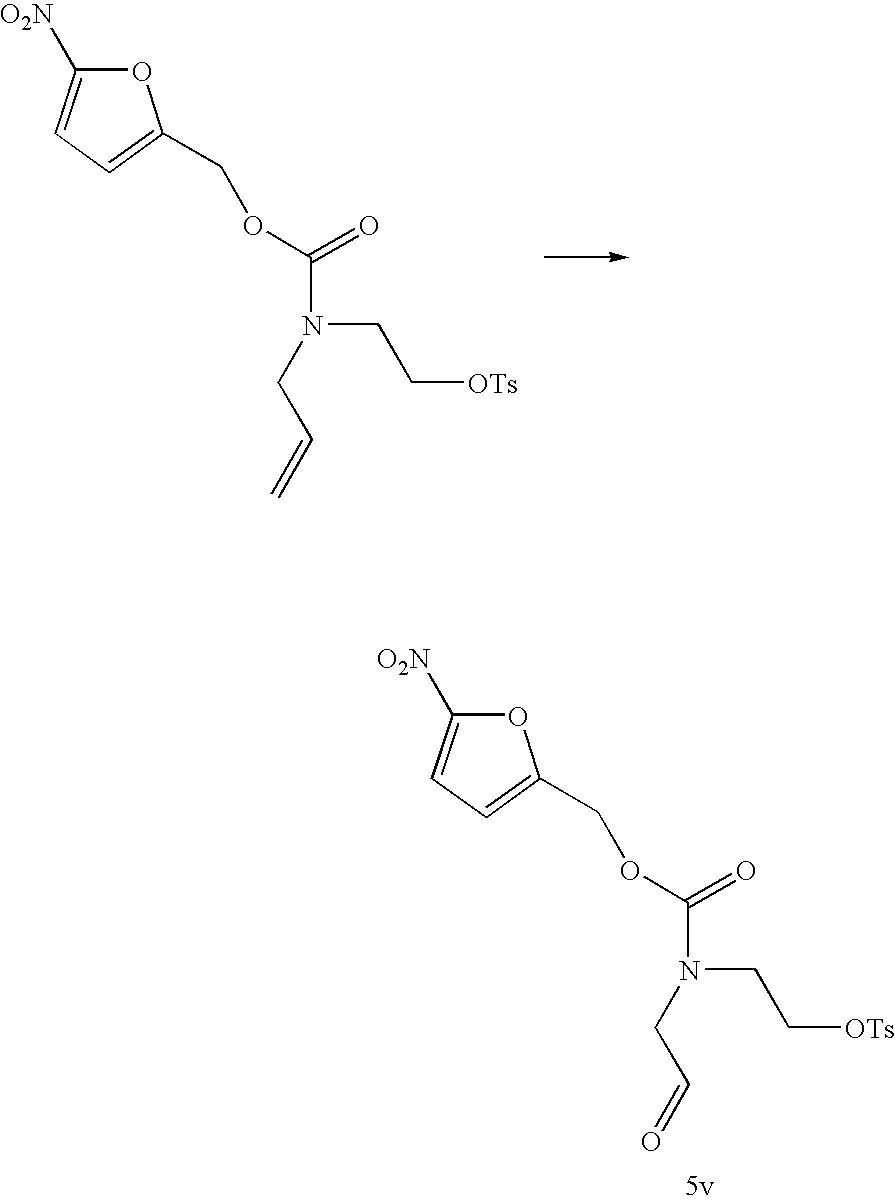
O1C([O2N])=CC=C1COC(=O)N(CC=C)CC[OTs].O1C([O2N])=CC=C1COC(=O)N(CC=O)CC[OTs]
